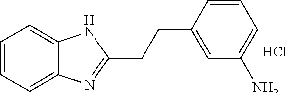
C1=CC=C2C(=C1)NC(CCC1=CC(N)=CC=C1)=N2.Cl
